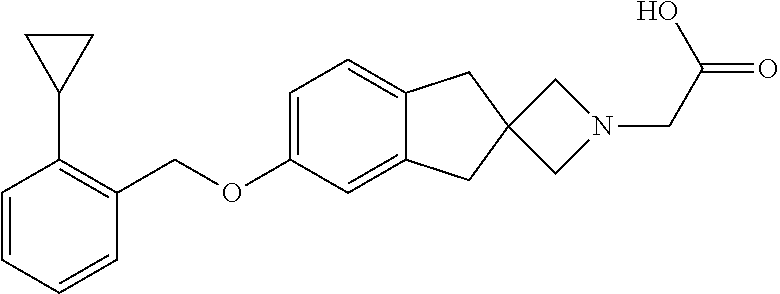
C1=C(OCC2=C(C3CC3)C=CC=C2)C=C2C(=C1)CC1(C2)CN(CC(=O)O)C1
